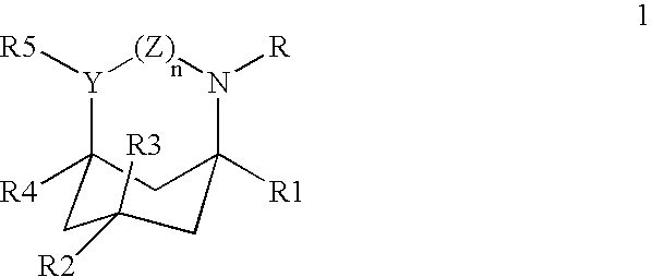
[Y]1([R5])C2([R4])CC([R2])([R3])CC([R1])(N([R])[(Z)]1)C2
